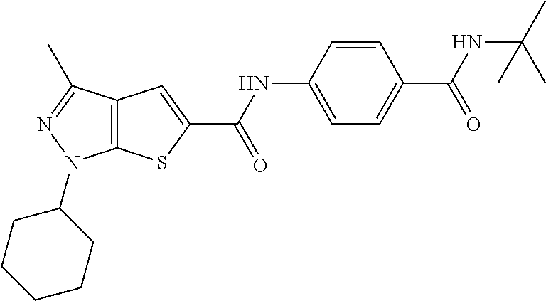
C12=C(C(C)=NN1C1CCCCC1)C=C(C(NC1=CC=C(C(=O)NC(C)(C)C)C=C1)=O)S2
